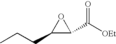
CCCC1C(C([OEt])=O)O1
